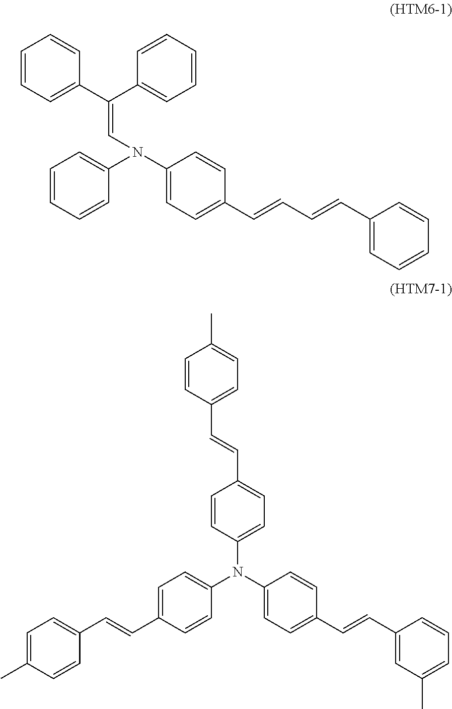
C1=CC=CC=C1C(C1=CC=CC=C1)=CN(C1=CC=CC=C1)C1=CC=C(C=CC=CC2=CC=CC=C2)C=C1.C1=C(C)C=CC(C=CC2=CC=C(N(C3=CC=C(C=CC4=CC=C(C)C=C4)C=C3)C3=CC=C(C=CC4=CC(C)=CC=C4)C=C3)C=C2)=C1
